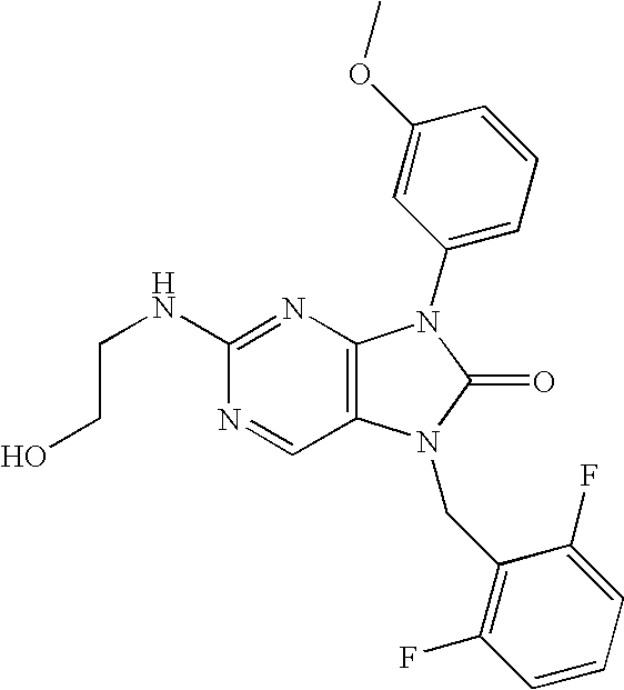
C(NC1=NC2=C(C=N1)N(CC1=C(F)C=CC=C1F)C(=O)N2C1=CC=CC(OC)=C1)CO
